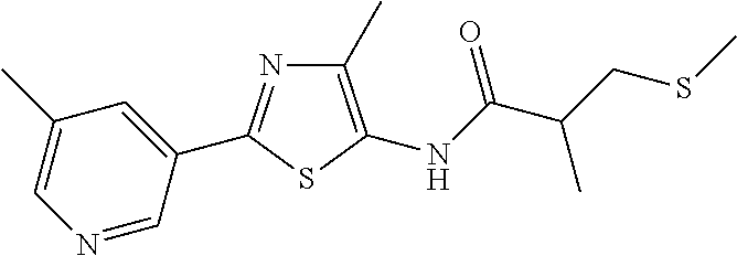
N1=CC(C2=NC(C)=C(NC(C(CSC)C)=O)S2)=CC(C)=C1
